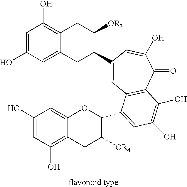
C1=C(O)C=C2C(=C1O)CC([OR3])C(C1=CC3=C(C(=O)C(O)=C1)C(O)=C(O)C=C3C1C([OR4])CC3=C(O)C=C(O)C=C3O1)C2
